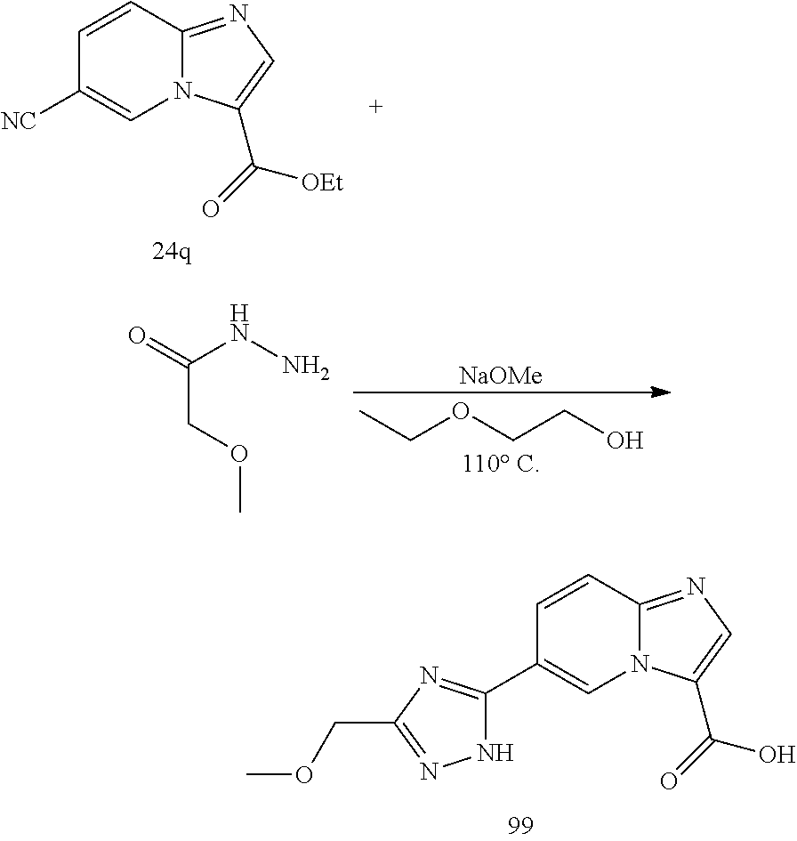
N12C(=NC=C1C(=O)[OEt])C=CC([NC])=C2.[NaOMe].O=C(NN)COC.CCOCCO.N12C(=NC=C1C(=O)O)C=CC(C1=NC(COC)=NN1)=C2
